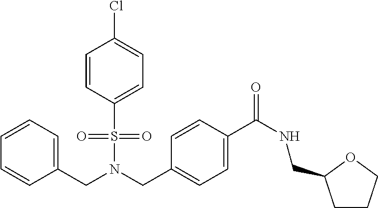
C(N(CC1=CC=C(C(NCC2CCCO2)=O)C=C1)S(=O)(=O)C1=CC=C(Cl)C=C1)C1=CC=CC=C1
